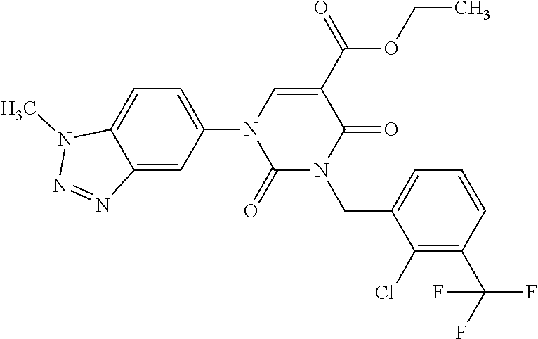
C12=CC(N3C(=O)N(CC4=CC=CC(C(F)(F)F)=C4Cl)C(=O)C(C(=O)OCC)=C3)=CC=C1N(C)N=N2
